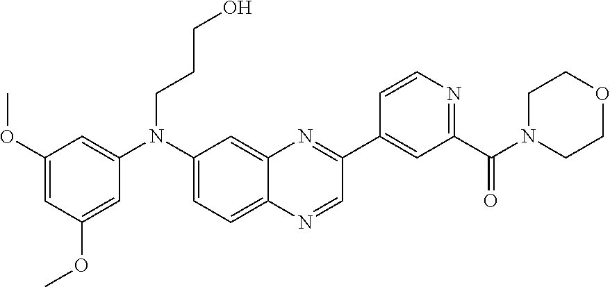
C1(OC)=CC(OC)=CC(N(C2=CC=C3C(=C2)N=C(C2=CC(C(N4CCOCC4)=O)=NC=C2)C=N3)CCCO)=C1
